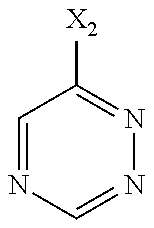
C1=NC=NN=C1[X2]
